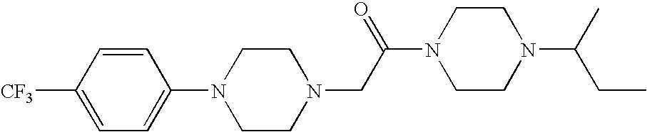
C1=CC([CF3])=CC=C1N1CCN(CC(N2CCN(C(CC)C)CC2)=O)CC1
